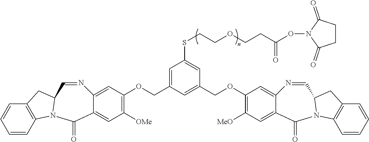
C1=C2C(=CC([OMe])=C1OCC1=CC(SCCOCCC(=O)ON3C(=O)CCC3=O)=CC(COC3=C([MeO])C=C4C(=C3)N=CC3N(C4=O)C4=C(C=CC=C4)C3)=C1)C(=O)N1C3=C(C=CC=C3)CC1C=N2
